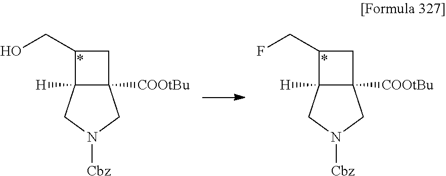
C1(CF)C2([H])C([COOtBu])(C1)CN([Cbz])C2.C1(CO)C2([H])C([COOtBu])(C1)CN([Cbz])C2
